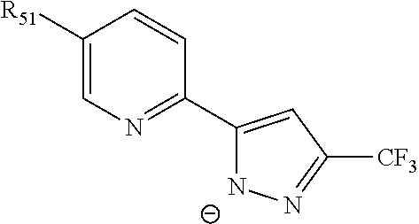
C1([R51])=CN=C(C2=CC([CF3])=N[N-]2)C=C1
